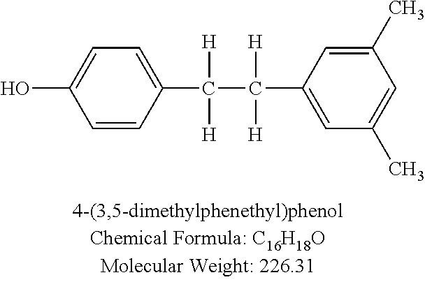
C1=CC(C([H])([H])C([H])([H])C2=CC(C)=CC(C)=C2)=CC=C1O
